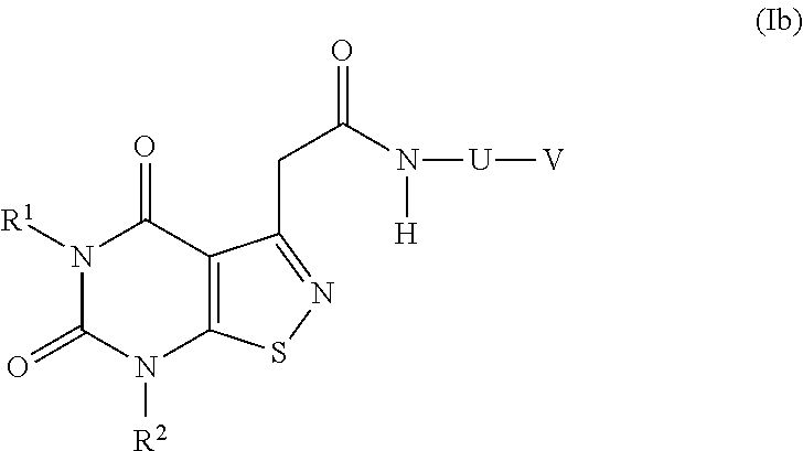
N1([R1])C(=O)N([R2])C2=C(C1=O)C(CC(N([U][V])[H])=O)=NS2
